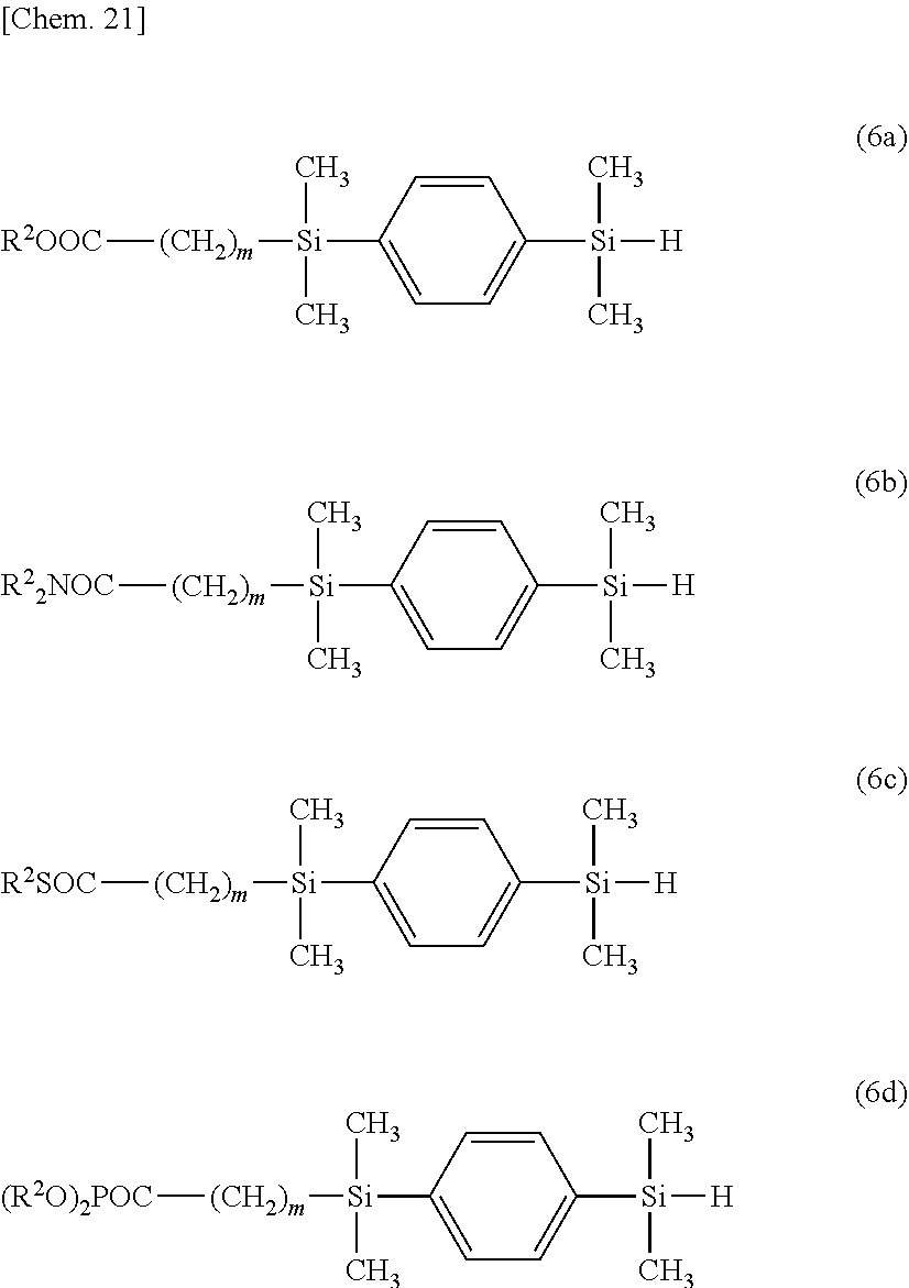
[R2OOC][(CH2)m][Si](C1=CC=C([Si](C)(C)[H])C=C1)(C)C.[R22NOC][(CH2)m][Si](C1=CC=C([Si](C)(C)[H])C=C1)(C)C.[R2SOC][(CH2)m][Si](C1=CC=C([Si](C)(C)[H])C=C1)(C)C.[(R2O)2POC][(CH2)m][Si](C1=CC=C([Si](C)(C)[H])C=C1)(C)C
